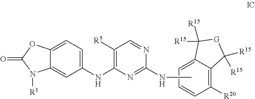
C12=CC=CC([R20])=C1C([R15])([R15])[G]C2([R15])[R15].C12=CC=C(NC3=C([R5])C=NC(NC)=N3)C=C1N([R1])C(=O)O2
